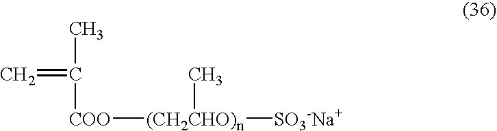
C=C(C)[COO][(CH2CHO)n](C)[SO3-Na+]
